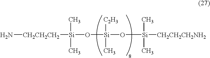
[CH2CH2CH2]([Si](C)(C)O[Si]([C2H3])(C)O[Si](C)(C)[CH2CH2CH2NH2])N
